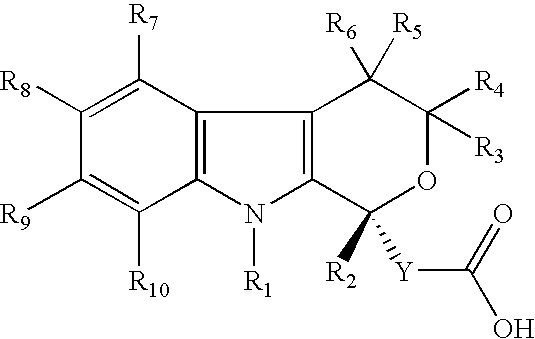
C1([R8])=C([R7])C2=C(C([R10])=C1[R9])N([R1])C1=C2C([R6])([R5])C([R4])([R3])OC1([R2])[Y]C(O)=O
